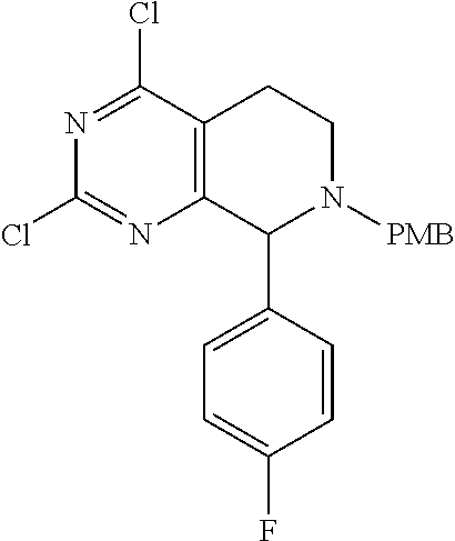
C12=C(C(C3=CC=C(F)C=C3)N([PMB])CC1)N=C(Cl)N=C2Cl
